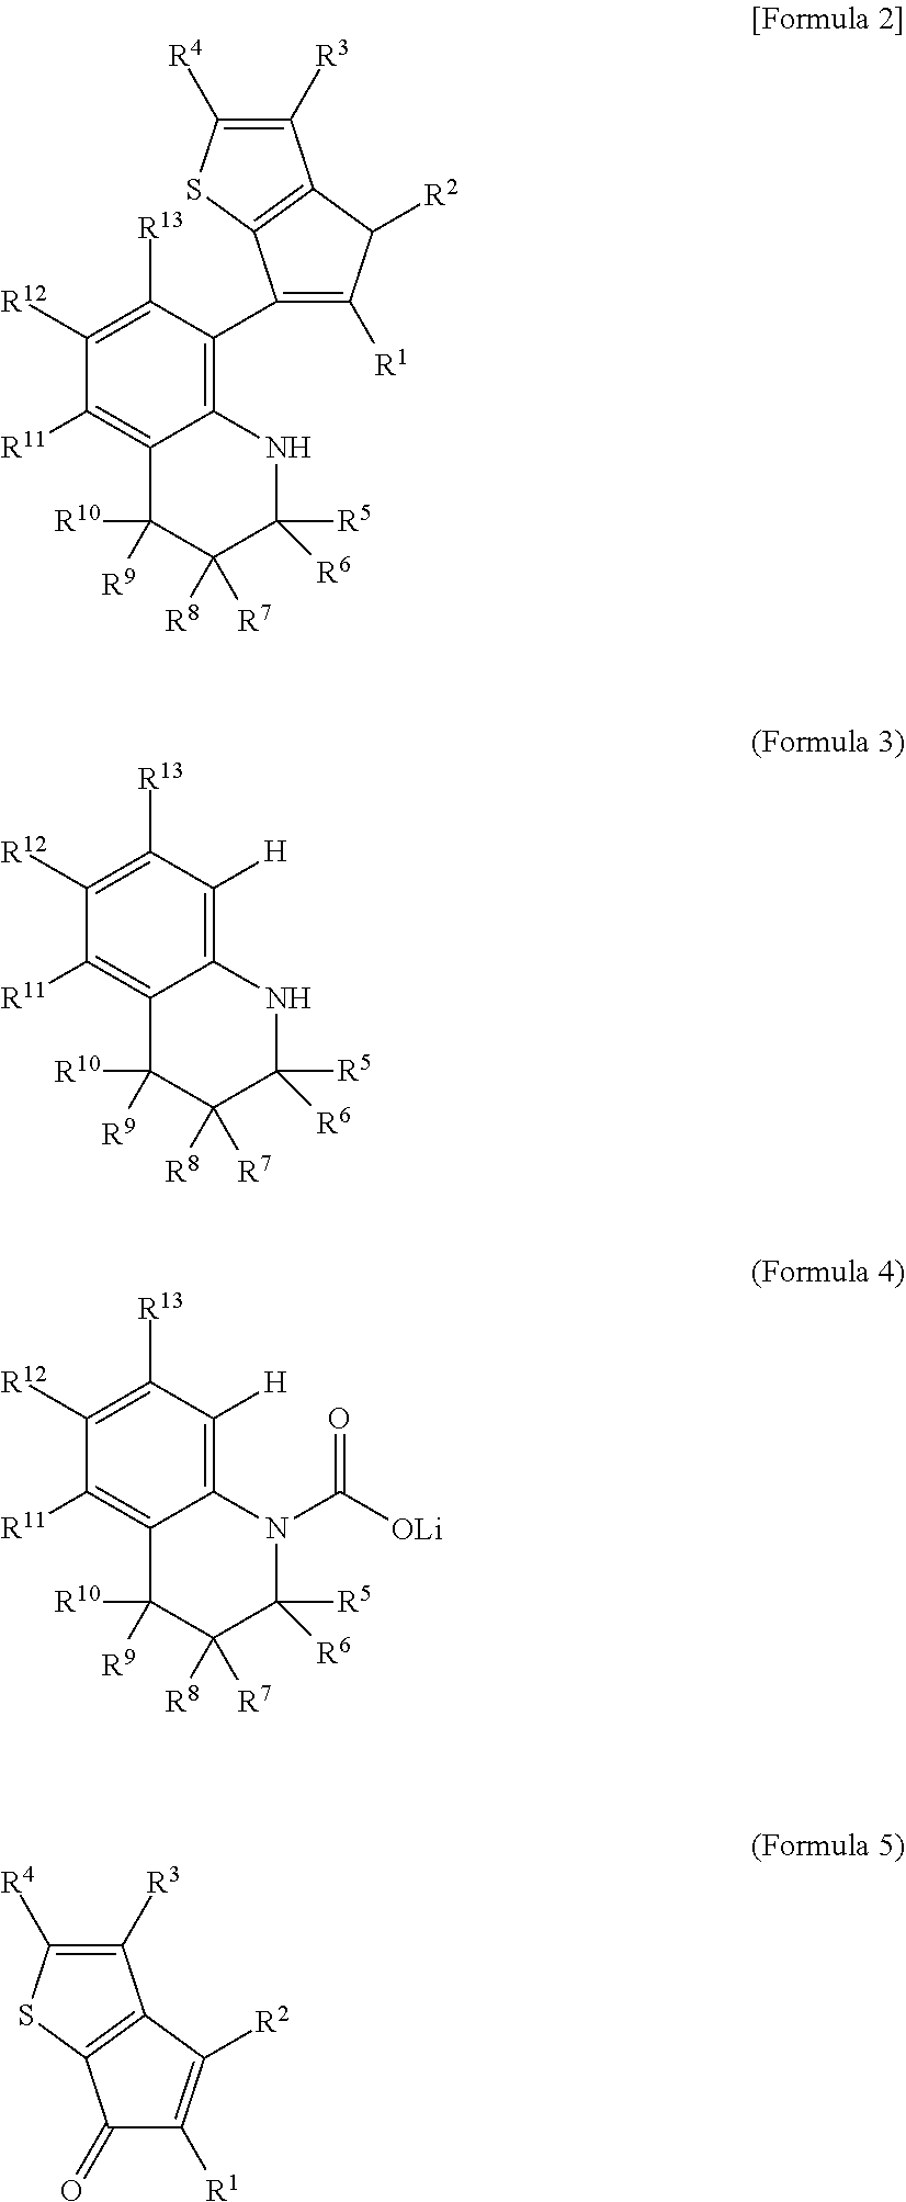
C1([R3])=C([R4])SC2=C1C([R2])C([R1])=C2C1=C2C(=C([R11])C([R12])=C1[R13])C([R9])([R10])C([R7])([R8])C([R6])([R5])N2.C1([R13])=C([R12])C([R11])=C2C(=C1[H])NC([R6])([R5])C([R7])([R8])C2([R9])[R10].C1([R13])=C([R12])C([R11])=C2C(=C1[H])N(C([OLi])=O)C([R6])([R5])C([R7])([R8])C2([R9])[R10].C1([R3])=C([R4])SC2=C1C([R2])=C([R1])C2=O
